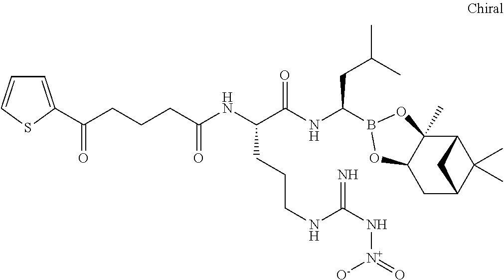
C12C3(C)C(CC(C1(C)C)C2)OB(C(NC(C(NC(=O)CCCC(=O)C1=CC=CS1)CCCNC(N[N+]([O-])=O)=N)=O)CC(C)C)O3
